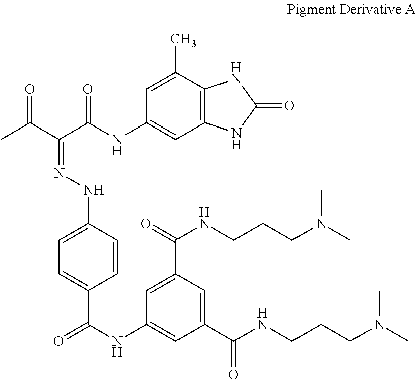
C1=C(C)C2=C(C=C1NC(=O)C(=NNC1=CC=C(C(=O)NC3=CC(C(=O)NCCCN(C)C)=CC(C(NCCCN(C)C)=O)=C3)C=C1)C(=O)C)NC(=O)N2
